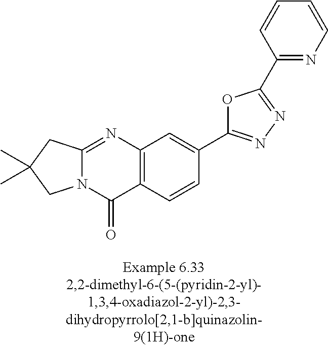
N12C(=NC3=C(C1=O)C=CC(C1=NN=C(C4=NC=CC=C4)O1)=C3)CC(C)(C)C2
